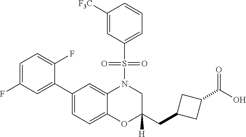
C1=C(F)C=C(C2=CC=C3C(=C2)N(S(C2=CC=CC([F3C])=C2)(=O)=O)CC(CC2CC(C(=O)O)C2)([H])O3)C(F)=C1
